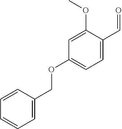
C1=C(COC2=CC=C(C=O)C(OC)=C2)C=CC=C1
